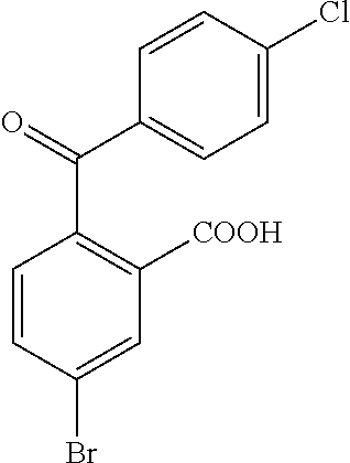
C1=CC(Br)=CC([COOH])=C1C(=O)C1=CC=C(Cl)C=C1
